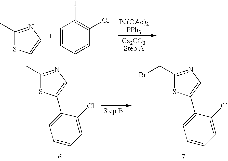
C1(C)=NC=CS1.C1=CC=CC(Cl)=C1I.C1(C)=NC=C(C2=CC=CC=C2Cl)S1.C1(CBr)=NC=C(C2=CC=CC=C2Cl)S1
